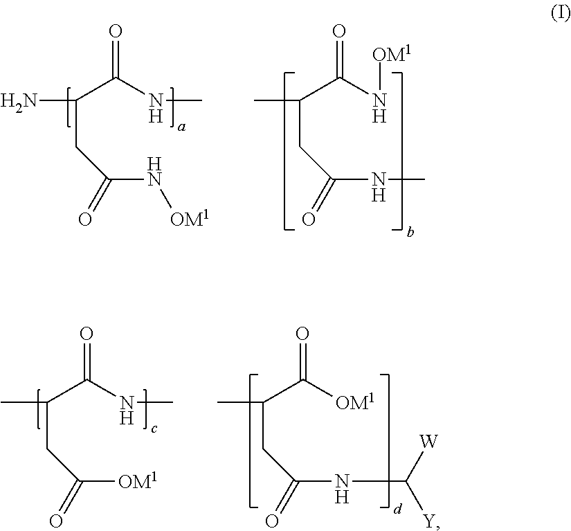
NC(C(NC)=O)CC(N[OM1])=O.CC(C(N[OM1])=O)CC(NC)=O.CC(C(NC)=O)CC([OM1])=O.CC(C(=O)[OM1])CC(NC([Y])[W])=O
